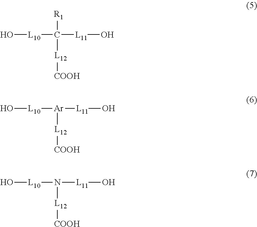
O[L10]C([R1])([L11]O)[L12][COOH].O[L10][Ar]([L11]O)[L12][COOH].O[L10]N([L11]O)[L12][COOH]
